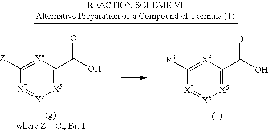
C1([Z])=[X8]C(C(O)=O)=[X5][X6]=[X7]1.C1([R3])=[X8]C(C(O)=O)=[X5][X6]=[X7]1
